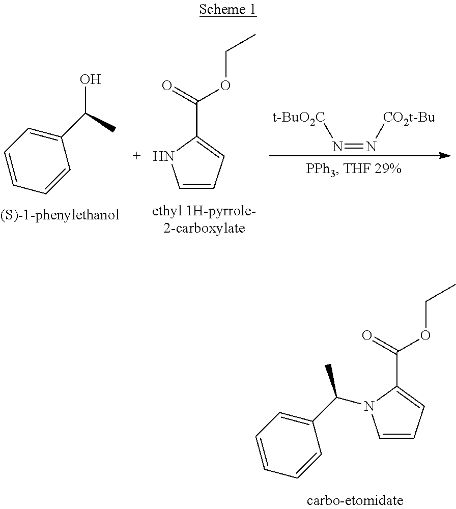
C1=CC=C(C(=O)OCC)N1.OC(C)C1=CC=CC=C1.N(=N[CO2t-Bu])[t-BuO2C].C(C1=CC=CC=C1)(C)N1C=CC=C1C(=O)OCC
